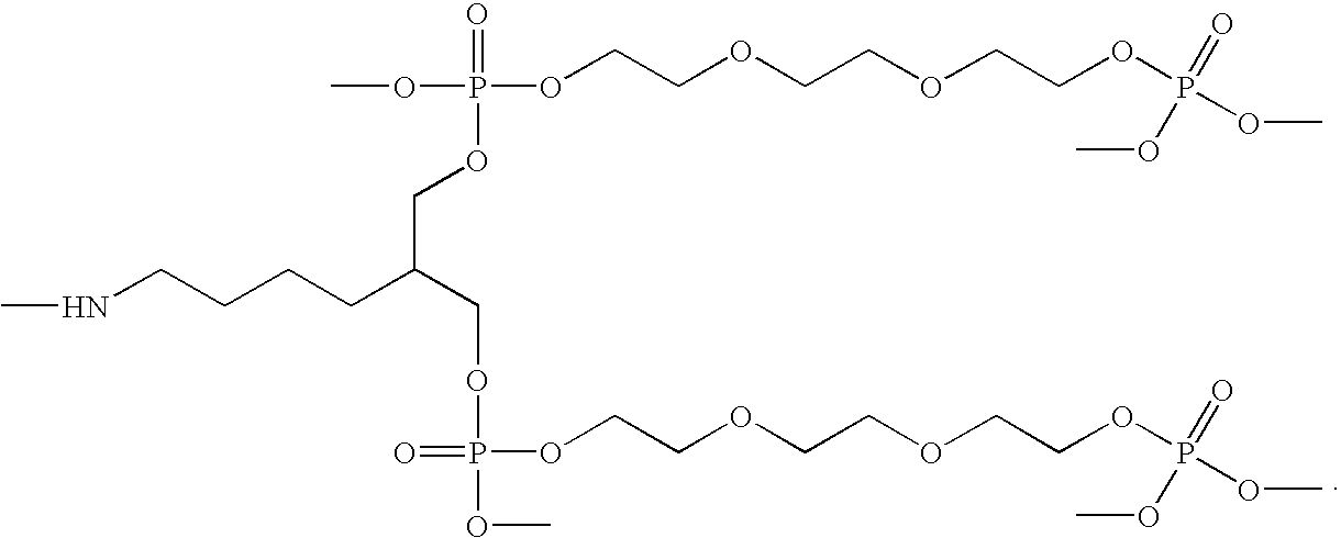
CNCCCCC(COP(OC)(OCCOCCOCCOP(OC)(=O)OC)=O)COP(=O)(OC)OCCOCCOCCOP(OC)(=O)OC
